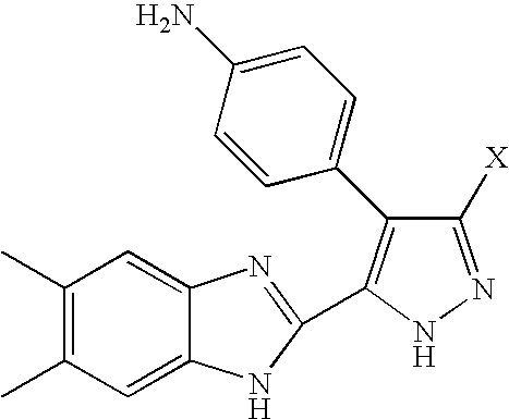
C1(C)=C(C)C=C2C(=C1)N=C(C1=C(C3=CC=C(N)C=C3)C([X])=NN1)N2
